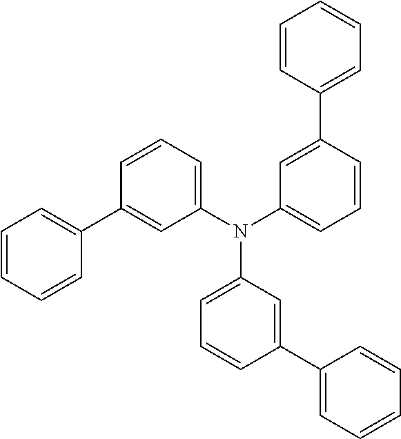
N(C1=CC=CC(C2=CC=CC=C2)=C1)(C1=CC=CC(C2=CC=CC=C2)=C1)C1=CC=CC(C2=CC=CC=C2)=C1
